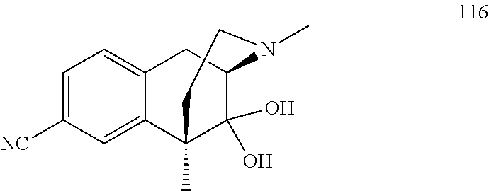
C1=C([NC])C=C2C(=C1)CC1C(O)(O)C2(C)CCN1C
